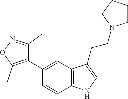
C1(C2=C(C)ON=C2C)=CC2=C(C=C1)NC=C2CCN1CCCC1
